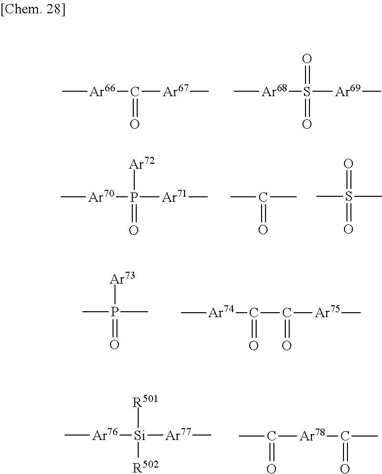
C[Ar66]C(=O)[Ar67]C.C[Ar68]S(=O)([Ar69]C)=O.C[Ar70]P(=O)([Ar71]C)[Ar72].CC(=O)C.CS(=O)(C)=O.CP(=O)(C)[Ar73].C[Ar74]C(C([Ar75]C)=O)=O.C[Ar76][Si]([R502])([Ar77]C)[R501].CC(=O)[Ar78]C(=O)C
